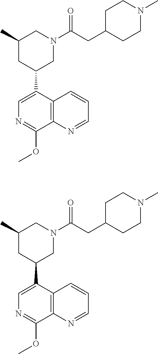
C12=C(C(C3CN(C(CC4CCN(C)CC4)=O)CC(C)C3)=CN=C1OC)C=CC=N2.C12=C(C(C3CN(C(CC4CCN(C)CC4)=O)CC(C)C3)=CN=C1OC)C=CC=N2
